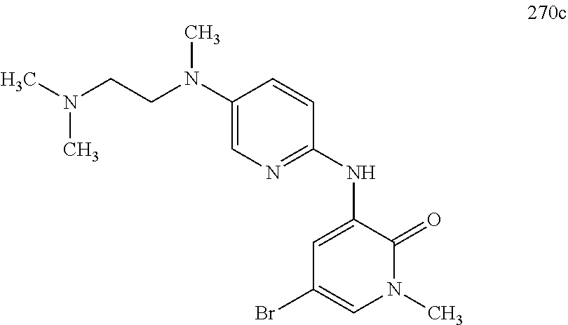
C1(N(CCN(C)C)C)=CN=C(NC2=CC(Br)=CN(C)C2=O)C=C1
